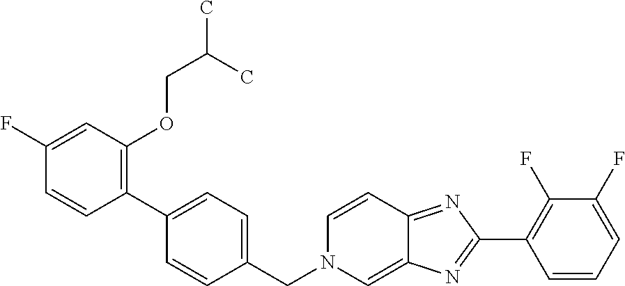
C1(CN2C=C3C(=NC(C4=C(F)C(F)=CC=C4)=N3)C=C2)=CC=C(C2=C(OCC(C)C)C=C(F)C=C2)C=C1
